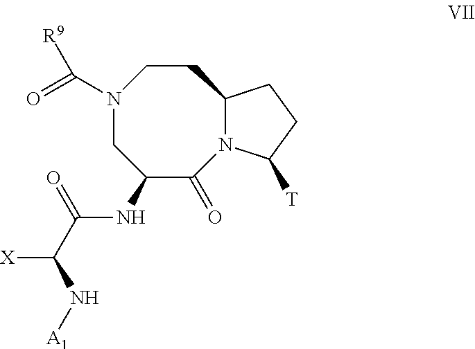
N1(C(=O)[R9])CC(NC(C([X])N[A1])=O)C(=O)N2C(CC1)CCC2[T]
